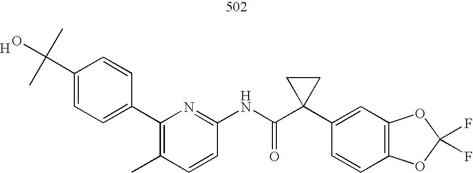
C1=CC(NC(C2(C3=CC4=C(C=C3)OC(F)(F)O4)CC2)=O)=NC(C2=CC=C(C(O)(C)C)C=C2)=C1C.[H]
